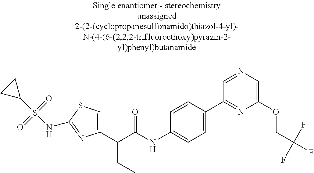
C1(C(C(NC2=CC=C(C3=NC(OCC(F)(F)F)=CN=C3)C=C2)=O)CC)=CSC(NS(C2CC2)(=O)=O)=N1
